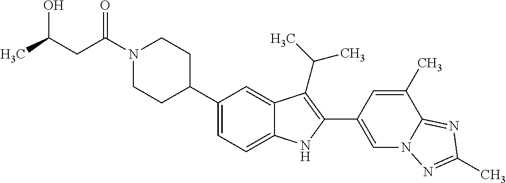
C(N1CCC(C2=CC=C3C(=C2)C(C(C)C)=C(C2=CN4C(=NC(C)=N4)C(C)=C2)N3)CC1)(CC(O)C)=O
